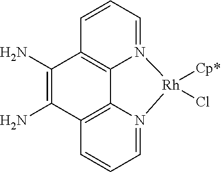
C1(N)=C(N)C2=C3C4=C1C=CC=N4[Rh]([Cp*])(Cl)N3=CC=C2
